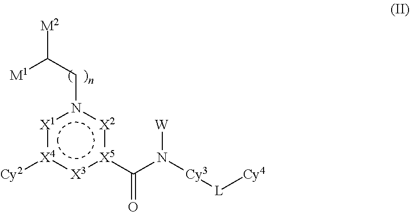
[X1]1:[X4]([Cy2]):[X3]:[X5](C(=O)N([Cy3][L][Cy4])[W]):[X2]n1CC([M1])[M2]
